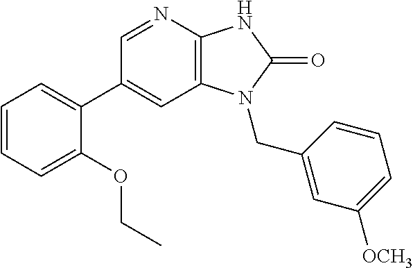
C12=C(N=CC(C3=CC=CC=C3OCC)=C1)NC(=O)N2CC1=CC([OCH3])=CC=C1
